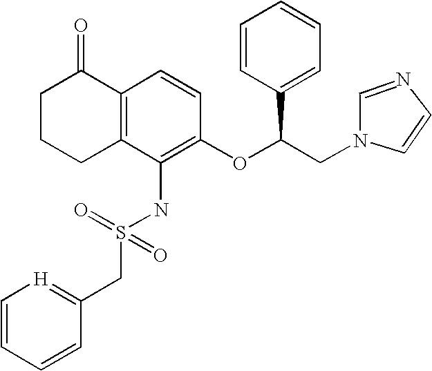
C1(NS(CC2=[H]C=CC=C2)(=O)=O)=C(OC(CN2C=CN=C2)C2=CC=CC=C2)C=CC2=C1CCCC2=O
